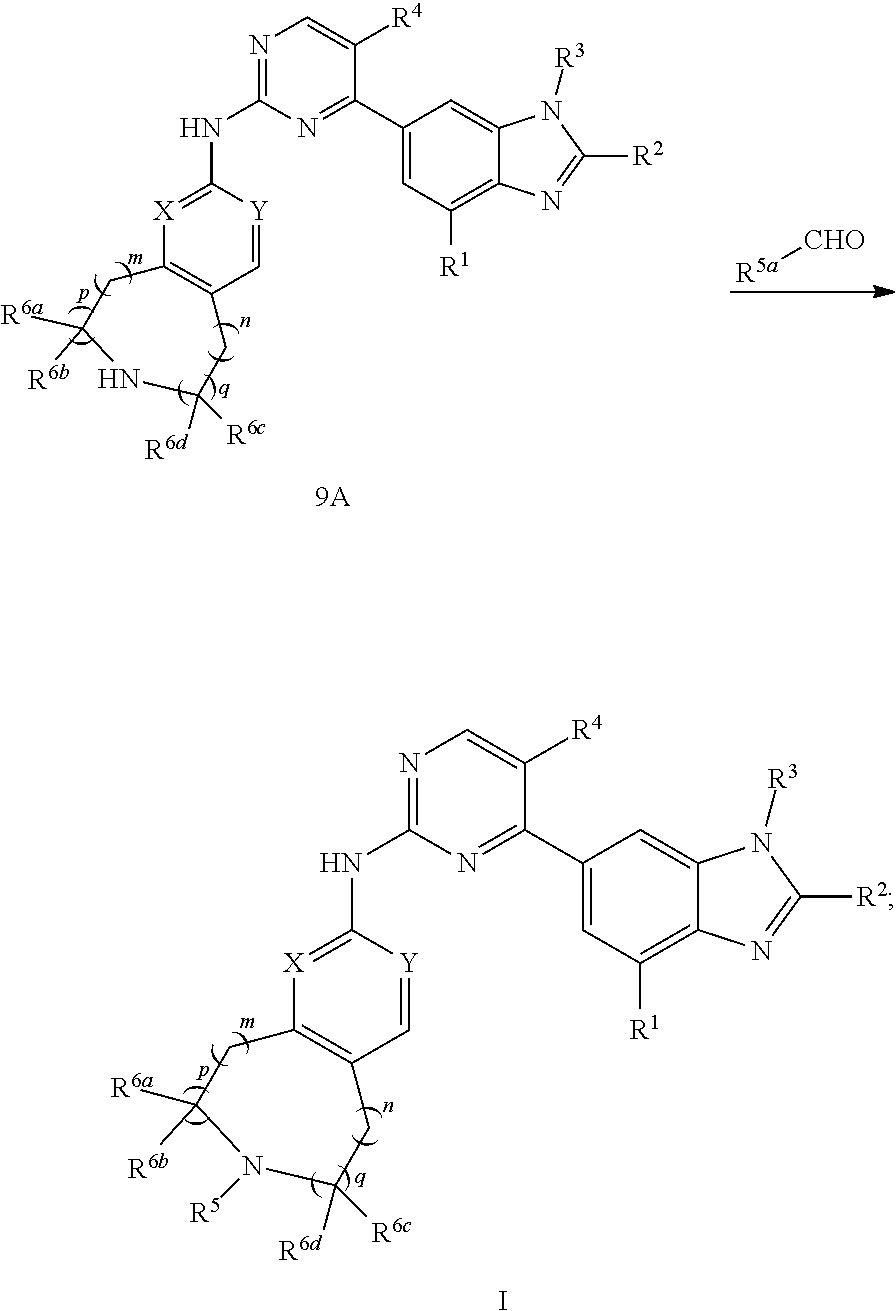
I.C1(C2=NC(NC3=[X]C4=C(C=[Y]3)CC([R6d])([R6c])N([R5])C([R6a])([R6b])C4)=NC=C2[R4])=CC([R1])=C2C(=C1)N([R3])C([R2])=N2.C1(C2=NC(NC3=[X]C4=C(C=[Y]3)CC([R6d])([R6c])NC([R6a])([R6b])C4)=NC=C2[R4])=CC([R1])=C2C(=C1)N([R3])C([R2])=N2.[CHO][R5a]
